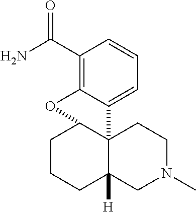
C1(C(N)=O)=C2C(=CC=C1)C13C([H])(CN(C)CC1)CCCC3O2
